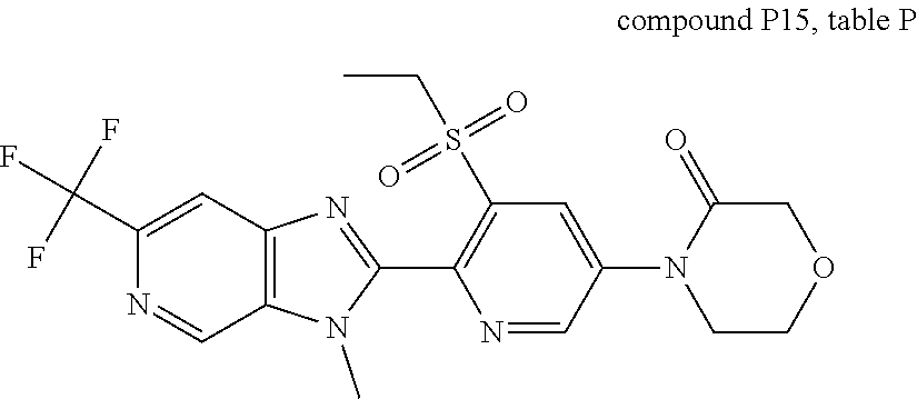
C12=C(C=C(C(F)(F)F)N=C1)N=C(C1=C(S(CC)(=O)=O)C=C(N3CCOCC3=O)C=N1)N2C
